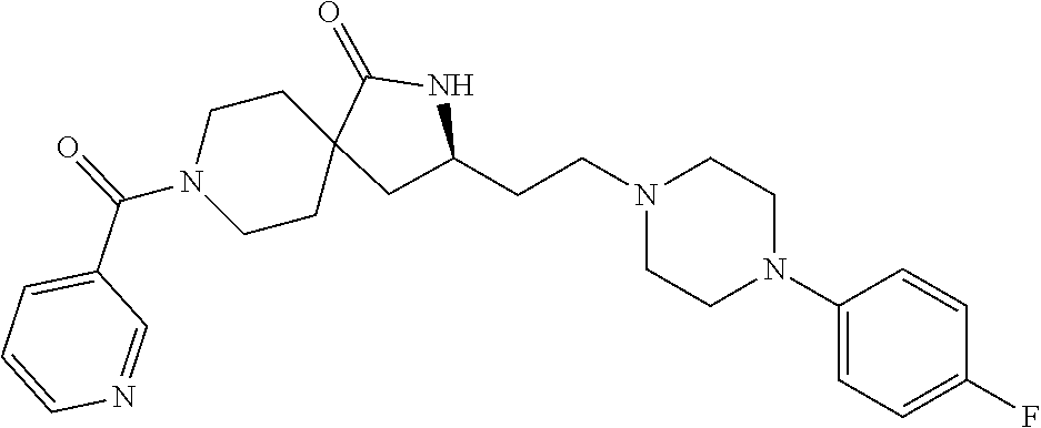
C1(N2CCN(CCC3CC4(CCN(C(C5=CC=CN=C5)=O)CC4)C(=O)N3)CC2)=CC=C(F)C=C1
